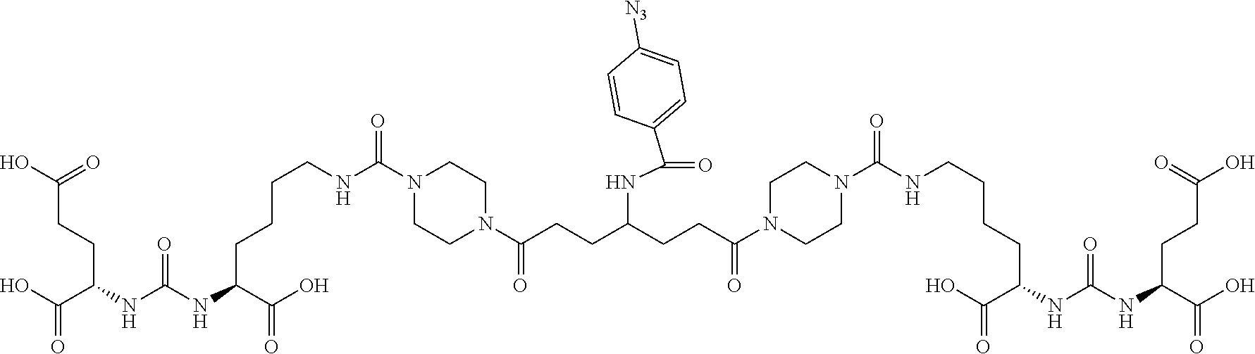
OC(C(CCC(O)=O)NC(NC(CCCCNC(N1CCN(C(=O)CCC(NC(C2=CC=C([N3])C=C2)=O)CCC(N2CCN(C(NCCCCC(C(O)=O)NC(NC(C(O)=O)CCC(O)=O)=O)=O)CC2)=O)CC1)=O)C(O)=O)=O)=O
